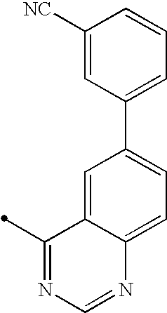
C1(C)=NC=NC2=CC=C(C3=CC=CC([NC])=C3)C=C12
